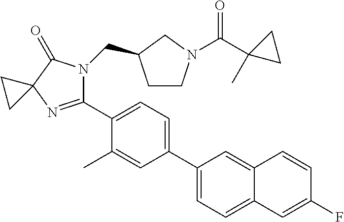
C1(C2=CC=C(C3=CC=C4C(=C3)C=CC(F)=C4)C=C2C)=NC2(C(=O)N1CC1CCN(C(C3(C)CC3)=O)C1)CC2
